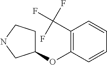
C1(C(F)(F)F)=C(OC2CCNC2)C=CC=C1
